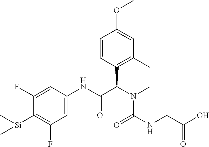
C1=CC2=C(C=C1OC)CCN(C(NCC(O)=O)=O)C2C(NC1=CC(F)=C([Si](C)(C)C)C(F)=C1)=O
